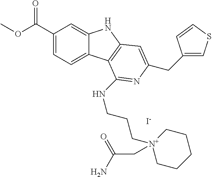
C1(C(OC)=O)=CC=C2C(=C1)NC1=C2C(NCCC[N+]2(CC(N)=O)CCCCC2)=NC(CC2=CSC=C2)=C1.[I-]
